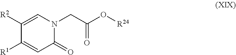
C1([R2])=CN(CC(O[R24])=O)C(=O)C=C1[R1]
